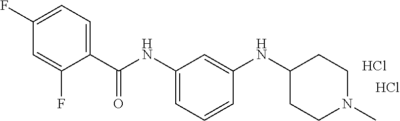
C1(F)=CC=C(C(NC2=CC=CC(NC3CCN(C)CC3)=C2)=O)C(F)=C1.Cl.Cl
